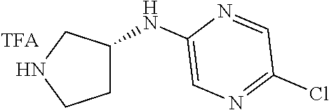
C1C(NC2=CN=C(Cl)C=N2)CNC1
